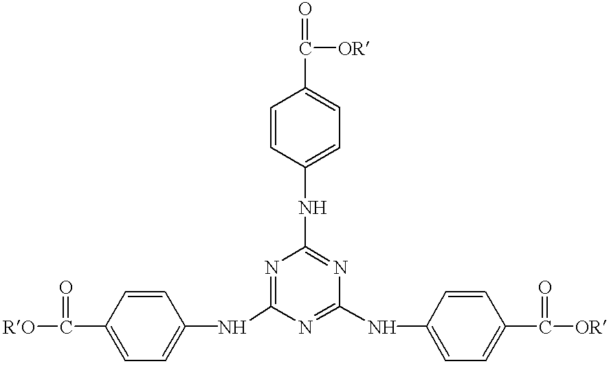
[RO]C(C1=CC=C(NC2=NC(NC3=CC=C(C([OR])=O)C=C3)=NC(NC3=CC=C(C([OR])=O)C=C3)=N2)C=C1)=O
